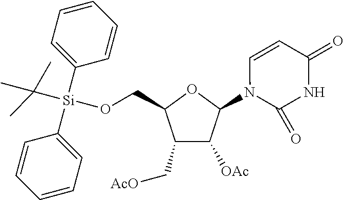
C1(C[AcO])C([OAc])C(N2C(=O)NC(=O)C=C2)OC1CO[Si](C(C)(C)C)(C1=CC=CC=C1)C1=CC=CC=C1
